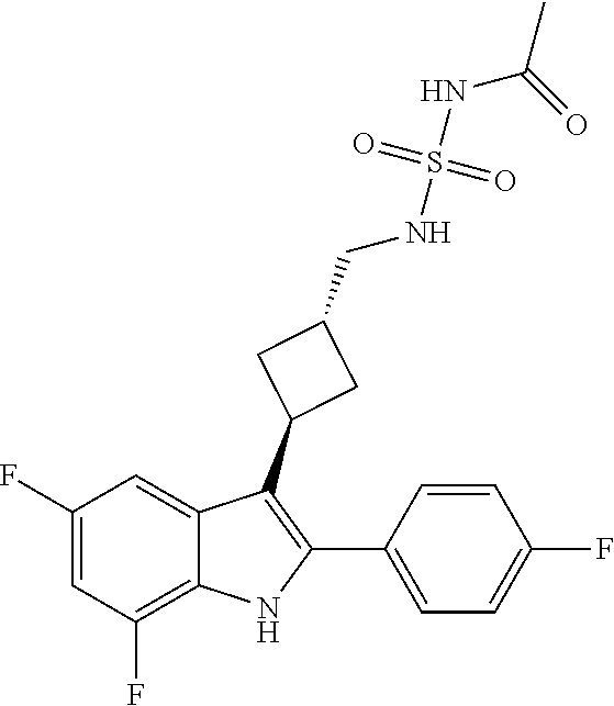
C1(F)=CC(F)=C2C(=C1)C(C1CC(CNS(=O)(=O)NC(C)=O)C1)=C(C1=CC=C(F)C=C1)N2
